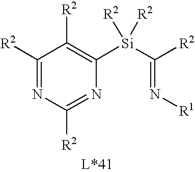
C1([Si](C(=N[R1])[R2])([R2])[R2])=C([R2])C([R2])=NC([R2])=N1
